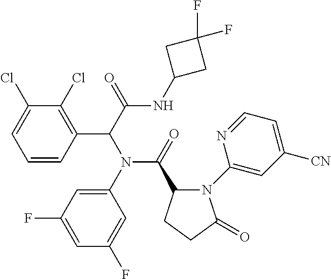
ClC1=C(C(C(=O)NC2CC(F)(F)C2)N(C2=CC(F)=CC(F)=C2)C(=O)C2N(C3=CC([CN])=CC=N3)C(=O)CC2)C=CC=C1Cl
